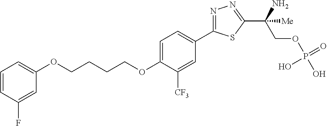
O(CCCCOC1=CC=C(C2=NN=C(C(COP(O)(=O)O)(N)[Me])S2)C=C1[CF3])C1=CC=CC(F)=C1
